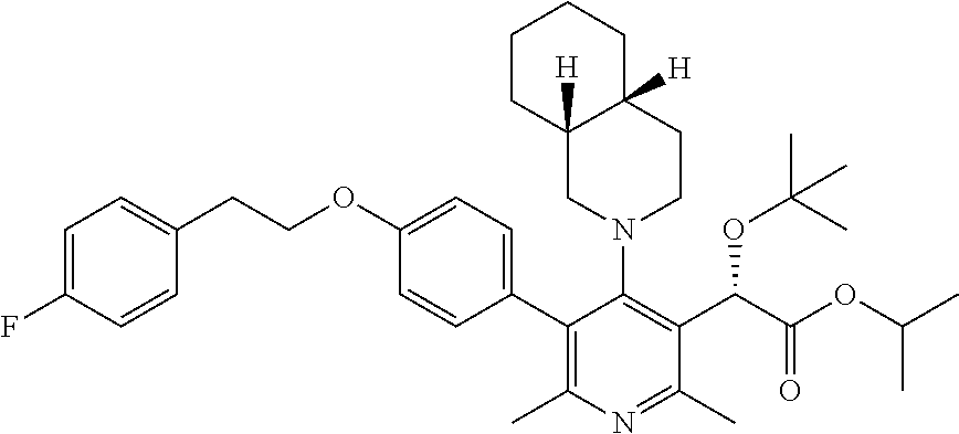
C1=C(F)C=CC(CCOC2=CC=C(C3=C(C)N=C(C)C(C(C(OC(C)C)=O)OC(C)(C)C)=C3N3CC4([H])CCCCC4([H])CC3)C=C2)=C1
